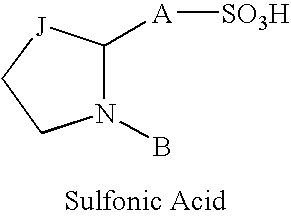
C1([A][SO3H])N(B)CC[J]1
